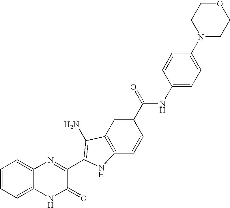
C1=C2C(=CC=C1)N=C(C1=C(N)C3=C(C=CC(C(=O)NC4=CC=C(N5CCOCC5)C=C4)=C3)N1)C(=O)N2
